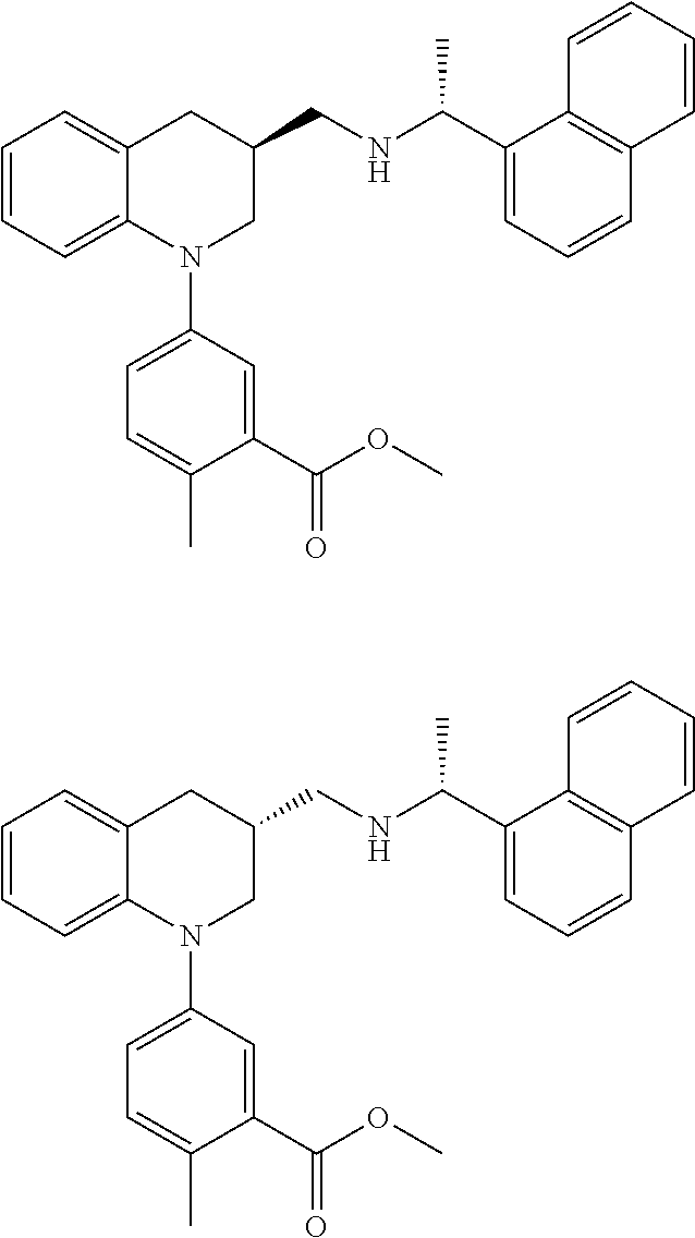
C1=CC=C2C(=C1)CC(CNC(C1=CC=CC3=C1C=CC=C3)C)CN2C1=CC=C(C)C(C(OC)=O)=C1.C1=CC=C2C(=C1)CC(CNC(C1=CC=CC3=C1C=CC=C3)C)CN2C1=CC=C(C)C(C(OC)=O)=C1
